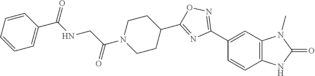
C1(C2=NOC(C3CCN(C(CNC(C4=CC=CC=C4)=O)=O)CC3)=N2)=CC2=C(C=C1)NC(=O)N2C
